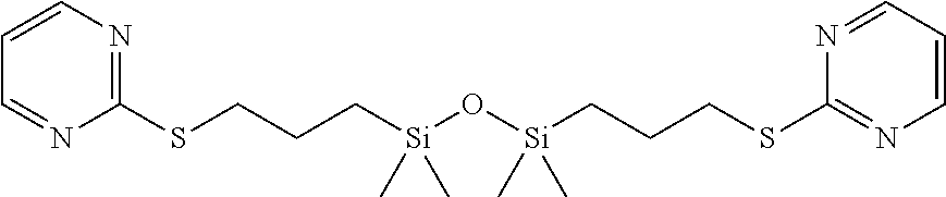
C1=CN=C(SCCC[Si](O[Si](CCCSC2=NC=CC=N2)(C)C)(C)C)N=C1
